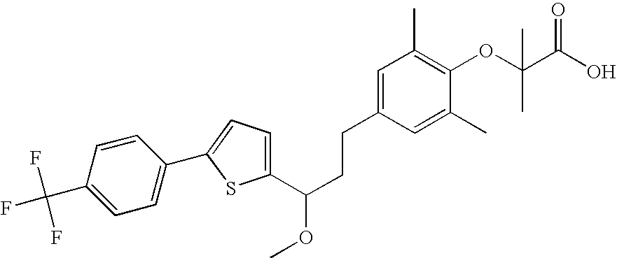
C1(C(CCC2=CC(C)=C(OC(C(O)=O)(C)C)C(C)=C2)OC)=CC=C(C2=CC=C(C(F)(F)F)C=C2)S1
